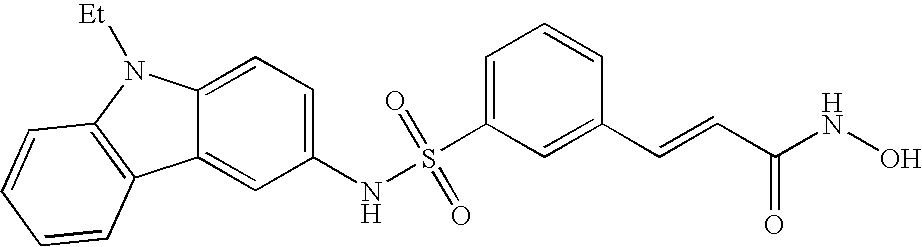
S(C1=CC=CC(C=CC(NO)=O)=C1)(NC1=CC=C2C(=C1)C1=C(N2[Et])C=CC=C1)(=O)=O
